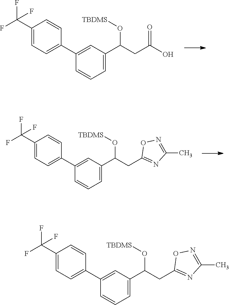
C1(C(F)(F)F)=CC=C(C2=CC(C(CC(O)=O)O[TBDMS])=CC=C2)C=C1.C1(C(F)(F)F)=CC=C(C2=CC(C(CC3=NC(C)=NO3)O[TBDMS])=CC=C2)C=C1.C1(C(F)(F)F)=CC=C(C2=CC(C(CC3=NC(C)=NO3)O[TBDMS])=CC=C2)C=C1
